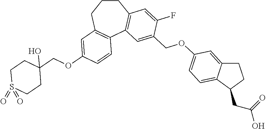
C1CCC2=C(C3=C1C=C(F)C(COC1=CC=C4C(=C1)CCC4CC(O)=O)=C3)C=CC(OCC1(O)CCS(=O)(=O)CC1)=C2
